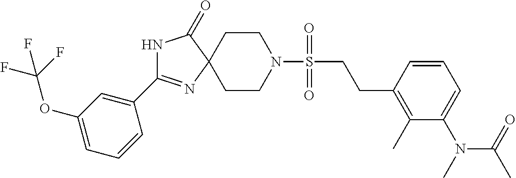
C1CN(S(=O)(CCC2=C(C)C(N(C)C(C)=O)=CC=C2)=O)CCC12C(=O)NC(C1=CC(OC(F)(F)F)=CC=C1)=N2
